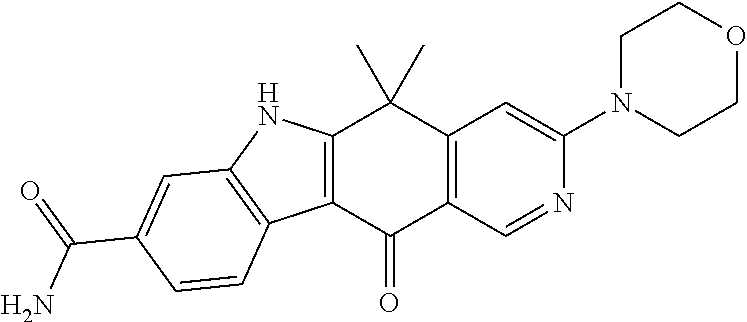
C12=C(C(=O)C3=C(C1(C)C)C=C(N1CCOCC1)N=C3)C1=C(N2)C=C(C(=O)N)C=C1
